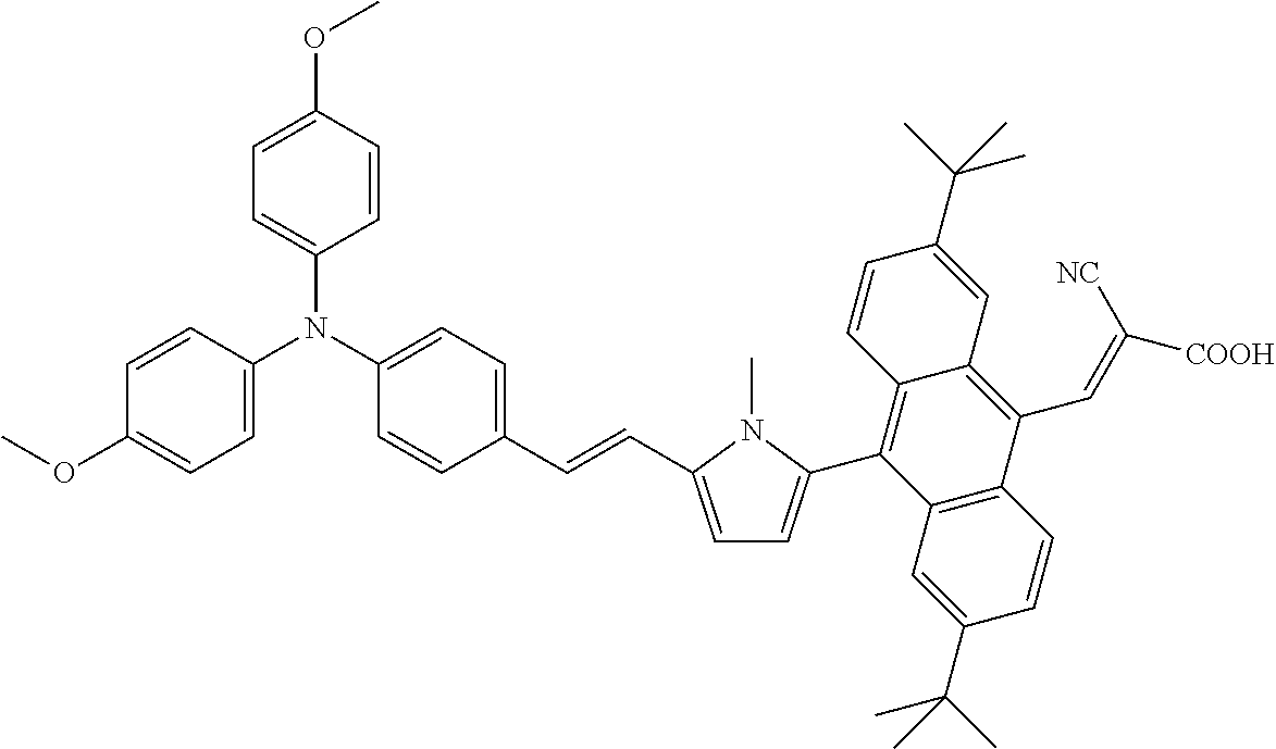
C1=CC(OC)=CC=C1N(C1=CC=C(OC)C=C1)C1=CC=C(C=CC2=CC=C(C3=C4C(=C(C=C([NC])[COOH])C5=C3C=C(C(C)(C)C)C=C5)C=C(C(C)(C)C)C=C4)N2C)C=C1
